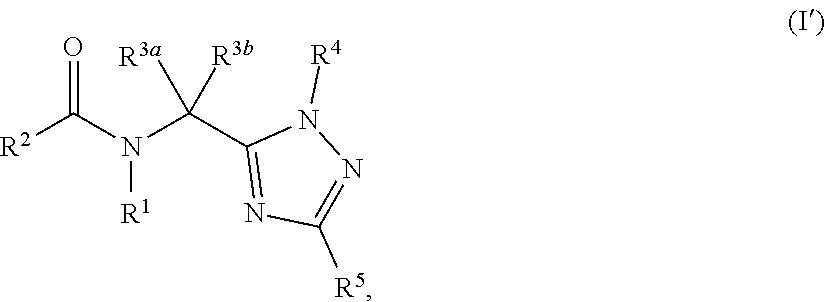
[R2]C(N(C(C1=NC([R5])=NN1[R4])([R3a])[R3b])[R1])=O
